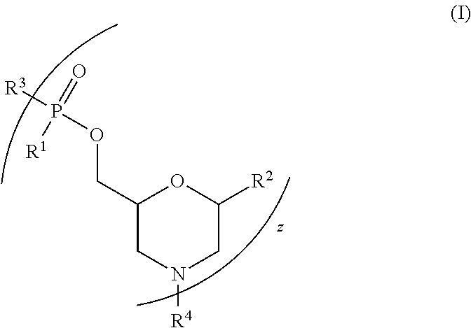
C1(COP([R3])(=O)[R1])CN([R4])CC([R2])O1
